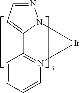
C1=CC=CC2=N1[Ir]N1C2=CC=N1
